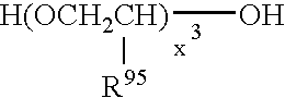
O[H(OCH2CH)][R95]
